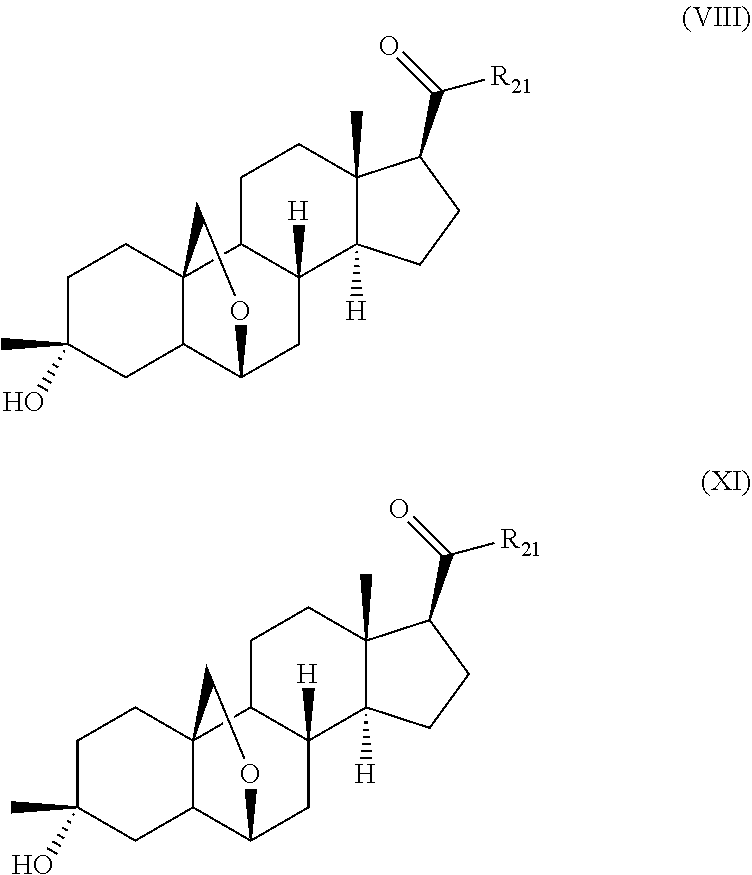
C1C(C)(O)CC2C3(C1)C1C([H])(CC2OC3)C2([H])C(C)(CC1)C(C([R21])=O)CC2.C1C(C)(O)CC2C3(C1)C1C([H])(CC2OC3)C2([H])C(C)(CC1)C(C([R21])=O)CC2
